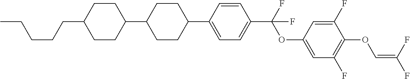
C1CC(C2CCC(C3=CC=C(C(F)(OC4=CC(F)=C(OC=C(F)F)C(F)=C4)F)C=C3)CC2)CCC1CCCCC
